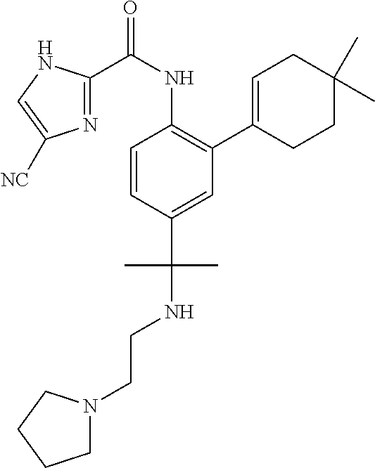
C1=CC(C(NCCN2CCCC2)(C)C)=CC(C2=CCC(C)(C)CC2)=C1NC(C1=NC([NC])=CN1)=O
